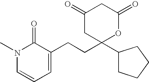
N1(C)C=CC=C(CCC2(C3CCCC3)OC(=O)CC(=O)C2)C1=O
